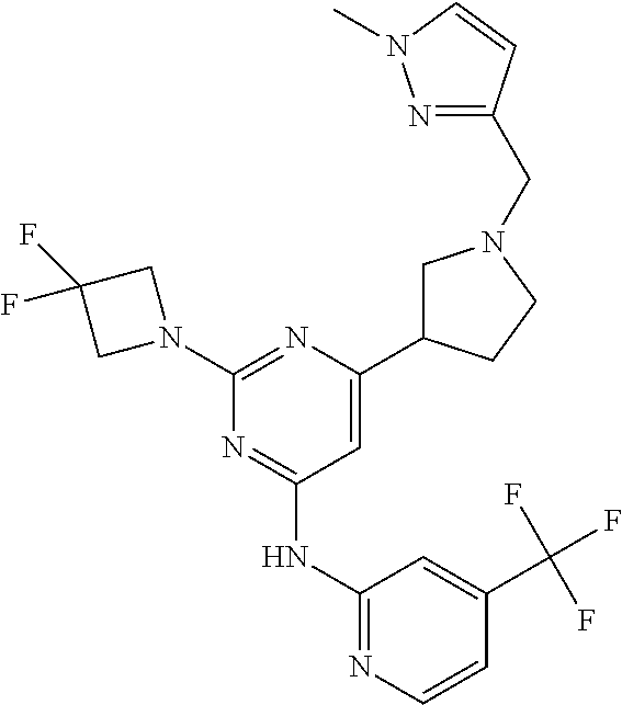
N1=C(NC2=NC=CC(C(F)(F)F)=C2)C=C(C2CN(CC3=NN(C)C=C3)CC2)N=C1N1CC(F)(F)C1
